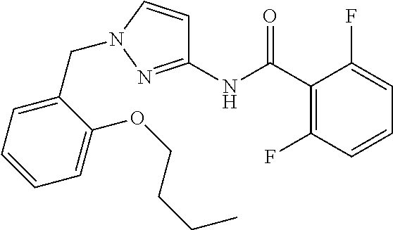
C1(C(NC2=NN(CC3=CC=CC=C3OCCCC)C=C2)=O)=C(F)C=CC=C1F
